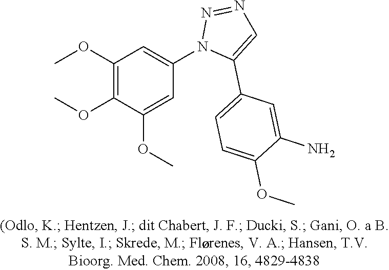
N1=NC=C(C2=CC=C(OC)C(N)=C2)N1C1=CC(OC)=C(OC)C(OC)=C1
